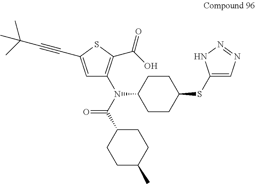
C1=C(C#CC(C)(C)C)SC(C(O)=O)=C1N(C1CCC(SC2=CN=NN2)CC1)C(C1CCC(C)CC1)=O
